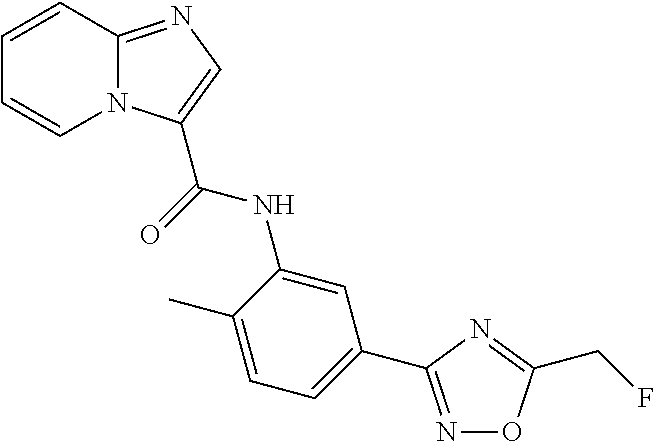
C12=NC=C(C(NC3=CC(C4=NOC(CF)=N4)=CC=C3C)=O)N1C=CC=C2
